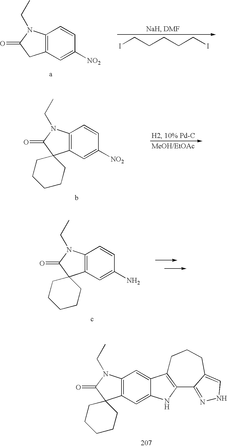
ICCCCCI.C12=C(C=C([NO2])C=C1)CC(=O)N2CC.C12=C(C=C([NO2])C=C1)C1(C(=O)N2CC)CCCCC1.C12=C(C=C(N)C=C1)C1(C(=O)N2CC)CCCCC1.C12=C(C=C3C(=C1)C1=C(N3)C3=NNC=C3CCC1)C1(C(=O)N2CC)CCCCC1
